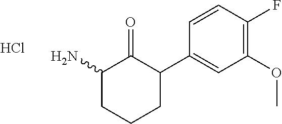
C1(C2C(=O)C(N)CCC2)=CC(OC)=C(F)C=C1.Cl
